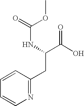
C1=CC(CC(C(=O)O)NC(=O)OC)=NC=C1
